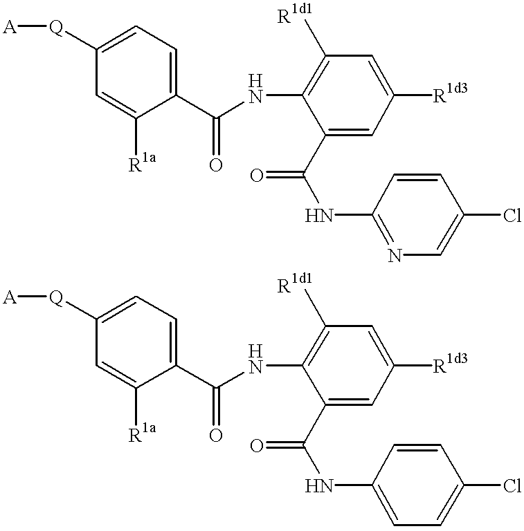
[A][Q]C1=CC=C(C(NC2=C([R1d1])C=C([R1d3])C=C2C(NC2=NC=C(Cl)C=C2)=O)=O)C([R1a])=C1.[A][Q]C1=CC=C(C(NC2=C([R1d1])C=C([R1d3])C=C2C(NC2=CC=C(Cl)C=C2)=O)=O)C([R1a])=C1
